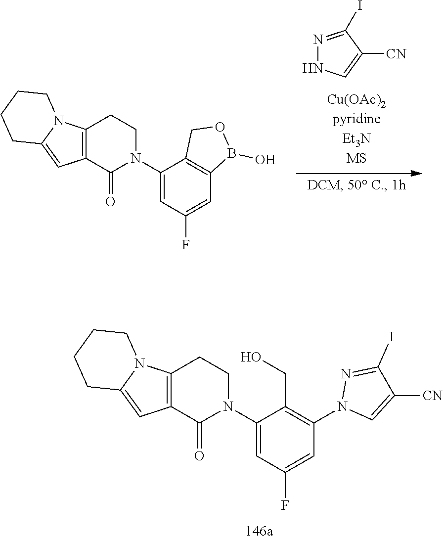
N1=C(I)C([CN])=CN1.C12=C(C(=O)N(C3=CC(F)=CC4=C3COB4O)CC1)C=C1N2CCCC1.C12=C(C(=O)N(C3=CC(F)=CC(N4C=C([CN])C(I)=N4)=C3CO)CC1)C=C1N2CCCC1
